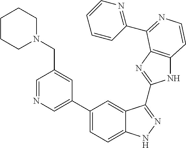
C1(C2=CN=CC(CN3CCCCC3)=C2)=CC=C2C(=C1)C(C1=NC3=C(N1)C=CN=C3C1=NC=CC=C1)=NN2
